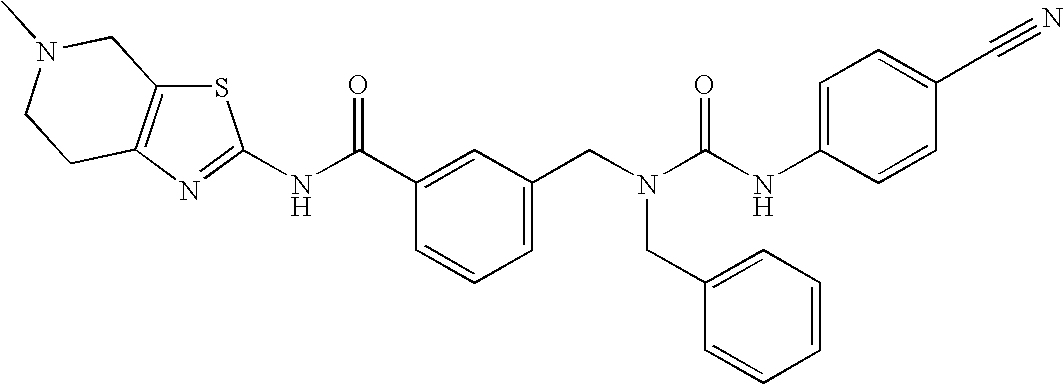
N(C(C1=CC(CN(C(NC2=CC=C(C#N)C=C2)=O)CC2=CC=CC=C2)=CC=C1)=O)C1=NC2=C(S1)CN(C)CC2
